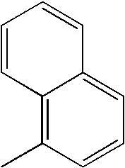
C12=C(C)C=CC=C1C=CC=C2
